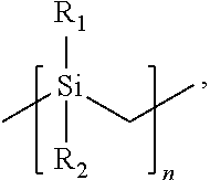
C[Si](CC)([R1])[R2]
